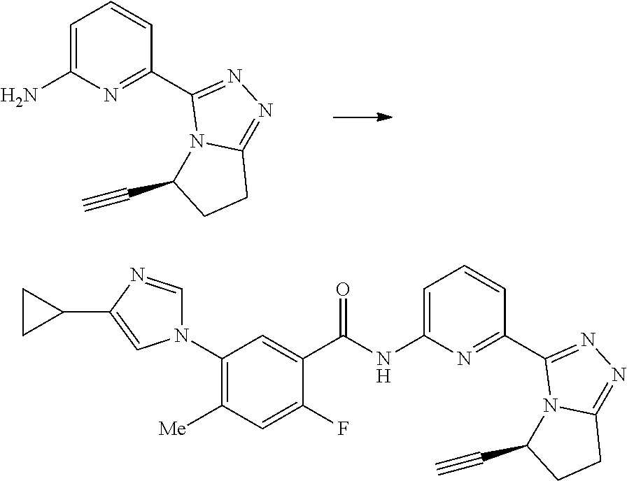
NC1=CC=CC(C2=NN=C3N2C(C#C)CC3)=N1.N(C1=CC=CC(C2=NN=C3N2C(C#C)CC3)=N1)C(C1=CC(N2C=NC(C3CC3)=C2)=C([Me])C=C1F)=O
